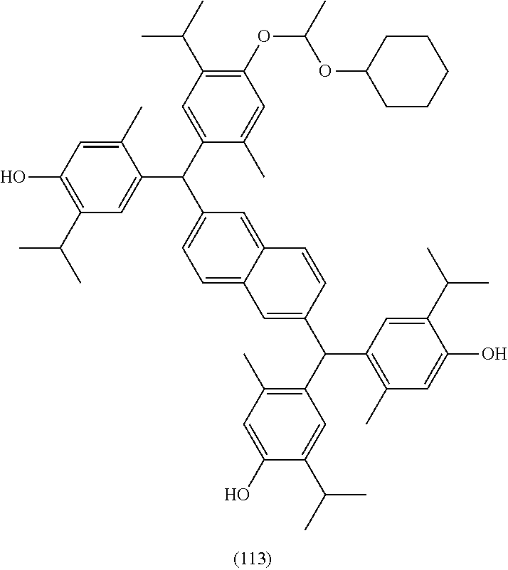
C1(OC(C)OC2CCCCC2)=C(C(C)C)C=C(C(C2=CC=C3C(=C2)C=CC(C(C2=C(C)C=C(O)C(C(C)C)=C2)C2=C(C)C=C(O)C(C(C)C)=C2)=C3)C2=CC(C(C)C)=C(O)C=C2C)C(C)=C1
